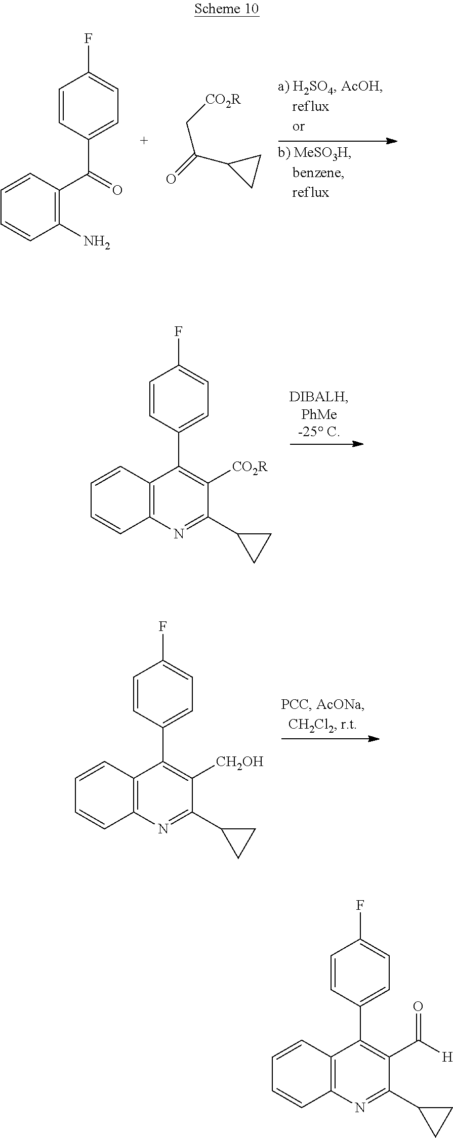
C1=CC(C(C2=C(N)C=CC=C2)=O)=CC=C1F.[CO2R]CC(=O)C1CC1.C1=CC(C2=C([CO2R])C(C3CC3)=NC3=C2C=CC=C3)=CC=C1F.C1=CC(C2=C([CH2OH])C(C3CC3)=NC3=C2C=CC=C3)=CC=C1F.C1=CC(C2=C(C([H])=O)C(C3CC3)=NC3=C2C=CC=C3)=CC=C1F
